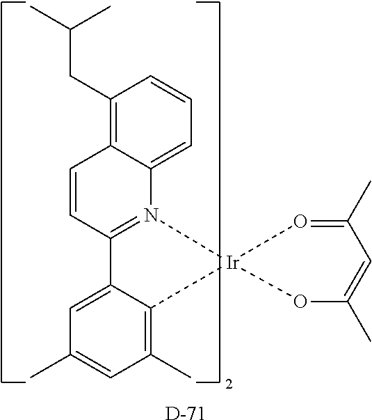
C1(C)=C2C(=CC(C)=C1)C1=N(C3=CC=CC(CC(C)C)=C3C=C1)[Ir]21O=C(C)C=C(C)O1.[D]
